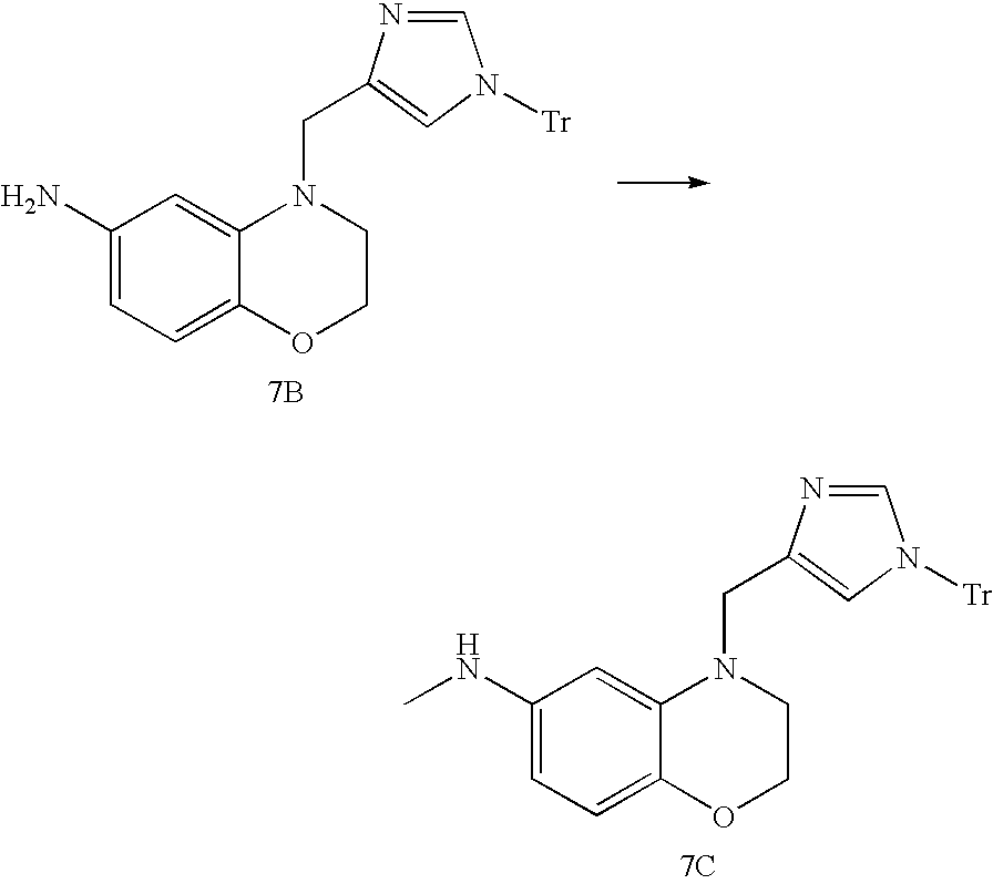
C1(N)=CC=C2C(=C1)N(CC1=CN([Tr])C=N1)CCO2.[7B].C1(NC)=CC=C2C(=C1)N(CC1=CN([Tr])C=N1)CCO2.[7C]
